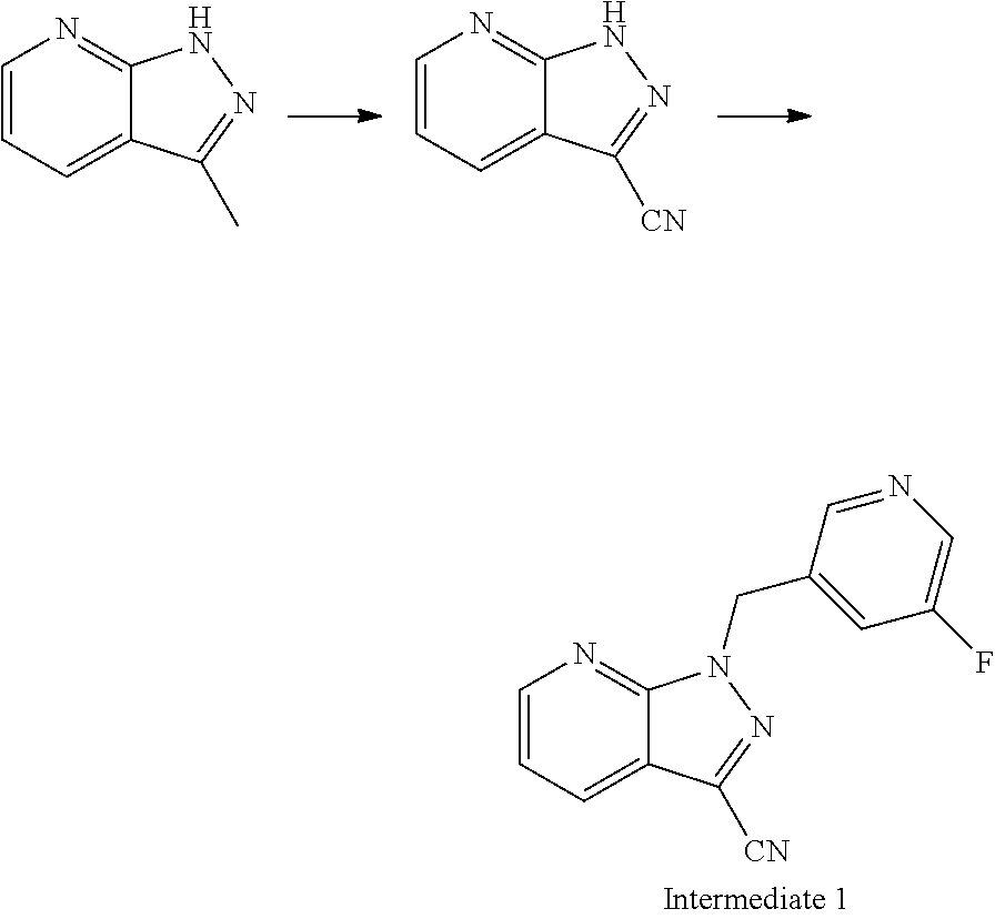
C1=CC=C2C(=N1)NN=C2C.C1=CC=C2C(=N1)NN=C2[CN].C1=CC=C2C(=N1)N(CC1=CC(F)=CN=C1)N=C2[CN]
